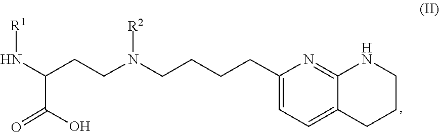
[R2]N(CCCCC1=CC=C2C(=N1)NCCC2)CCC(N[R1])C(=O)O
